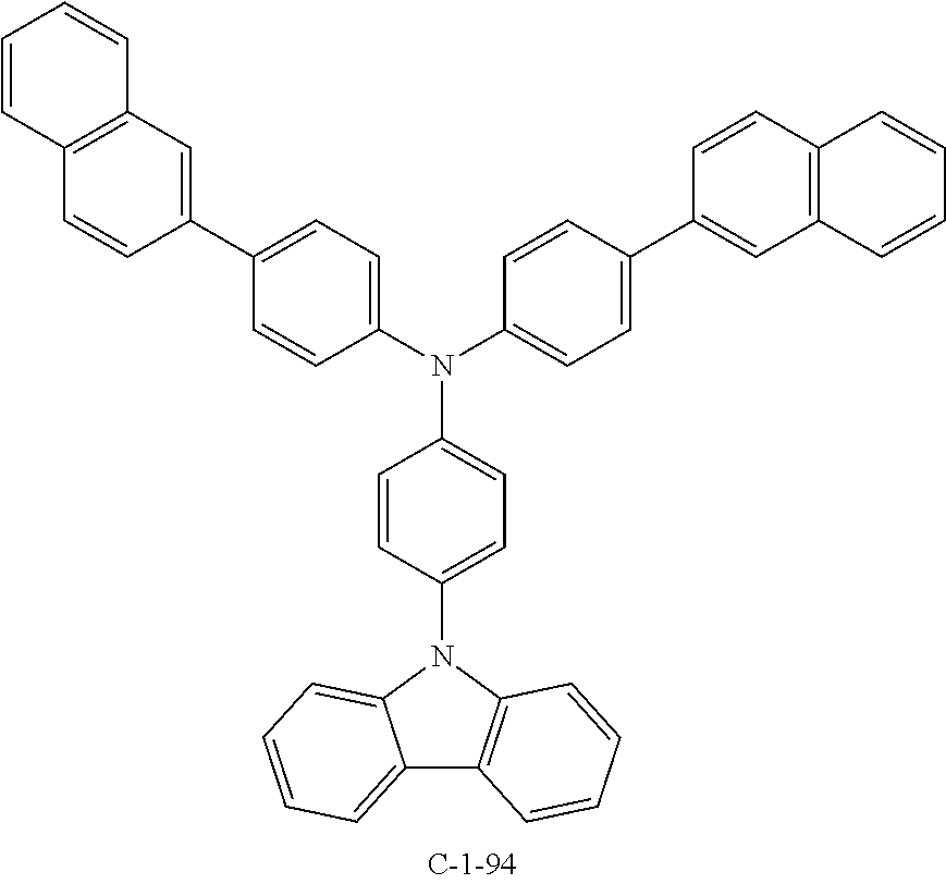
C1(N2C3=CC=CC=C3C3=C2C=CC=C3)=CC=C(N(C2=CC=C(C3=CC4=C(C=C3)C=CC=C4)C=C2)C2=CC=C(C3=CC4=C(C=C3)C=CC=C4)C=C2)C=C1
